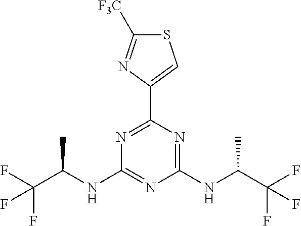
N1=C(C2=CSC([F3C])=N2)N=C(NC(C(F)(F)F)C)N=C1NC(C(F)(F)F)C
